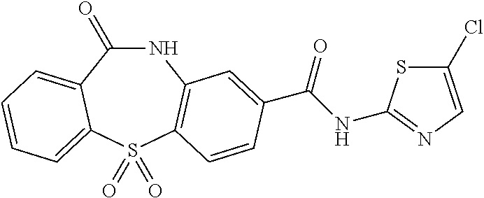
N1C(=O)C2=CC=CC=C2S(=O)(=O)C2=C1C=C(C(NC1=NC=C(Cl)S1)=O)C=C2
